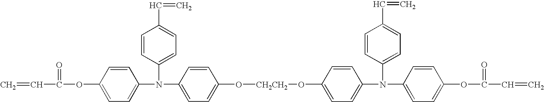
C=CC(=O)OC1=CC=C(N(C2=CC=C(C=C)C=C2)C2=CC=C(O[CH2CH2]OC3=CC=C(N(C4=CC=C(C=C)C=C4)C4=CC=C(OC(=O)C=C)C=C4)C=C3)C=C2)C=C1
